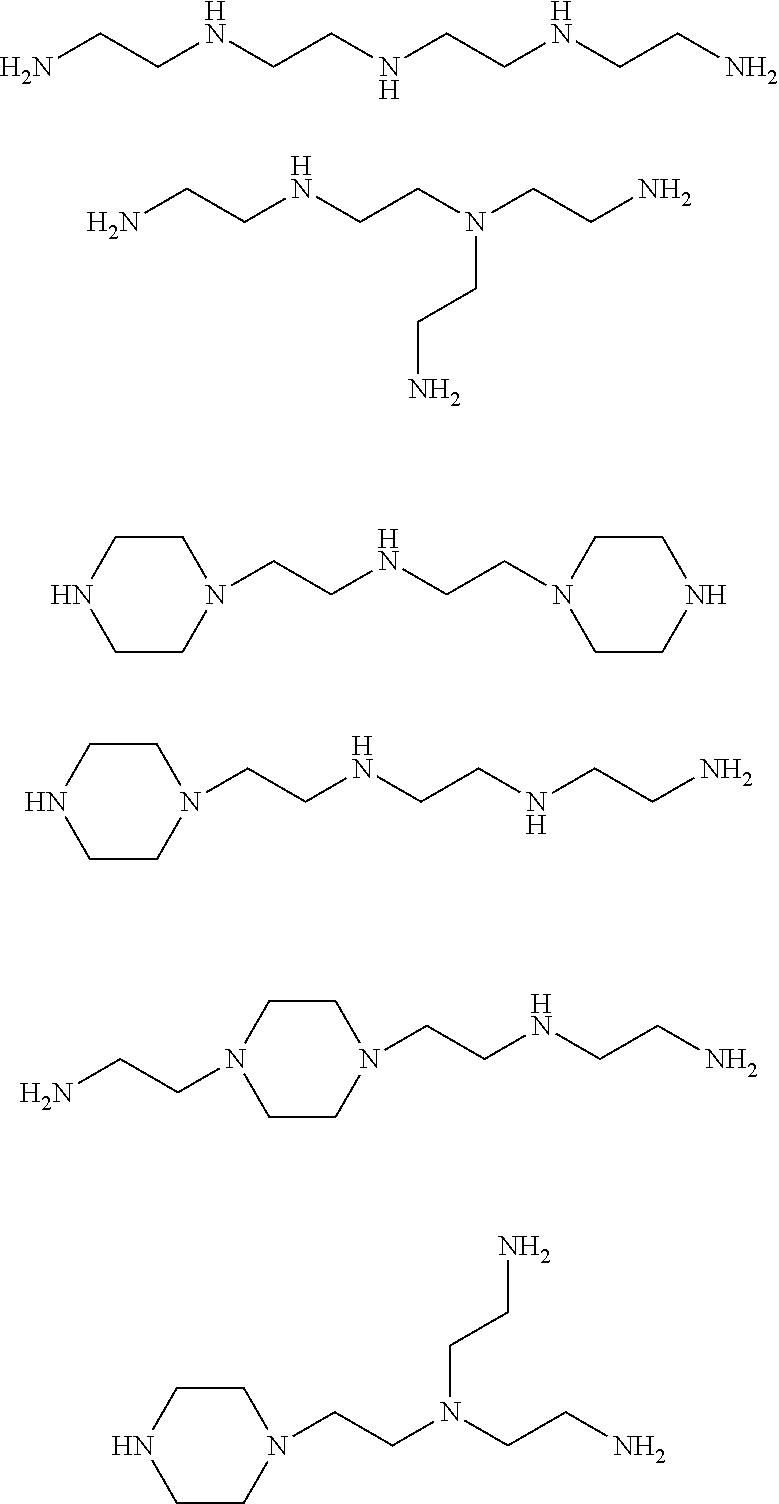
NCCNCCNCCNCCN.NCCNCCN(CCN)CCN.C1CN(CCNCCN2CCNCC2)CCN1.C1CN(CCNCCNCCN)CCN1.C1CN(CCNCCN)CCN1CCN.C1CN(CCN(CCN)CCN)CCN1
